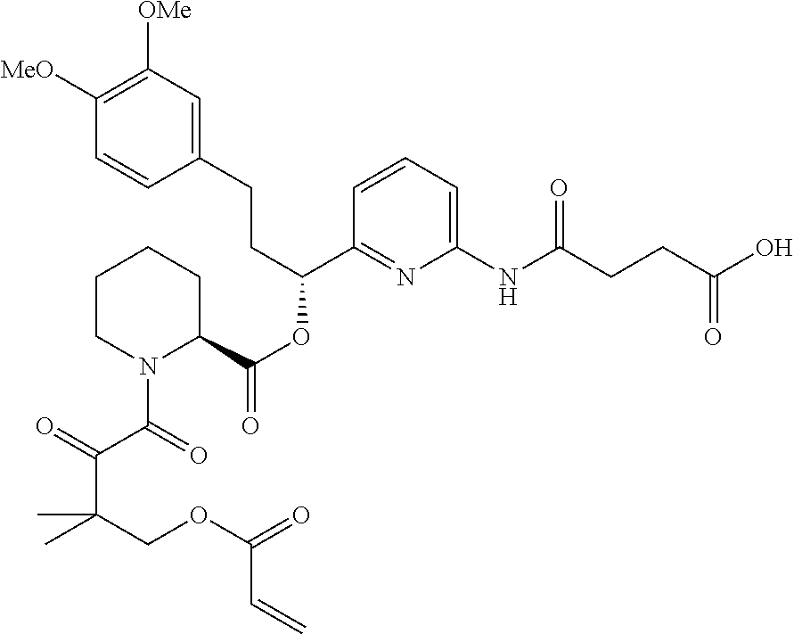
C1(CCC(OC(=O)C2CCCCN2C(=O)C(=O)C(COC(=O)C=C)(C)C)C2=NC(NC(CCC(O)=O)=O)=CC=C2)=CC([OMe])=C([MeO])C=C1
